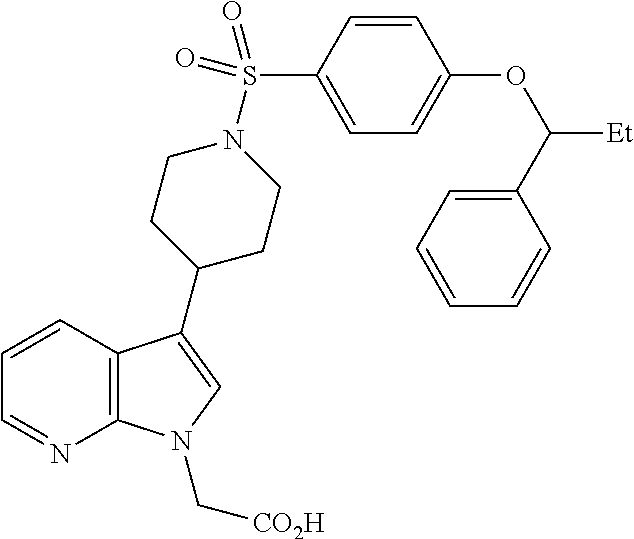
C12=C(C=CC=N1)C(C1CCN(S(C3=CC=C(OC([Et])C4=CC=CC=C4)C=C3)(=O)=O)CC1)=CN2C[CO2H]
